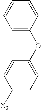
C1=C(OC2=CC=C([X3])C=C2)C=CC=C1
